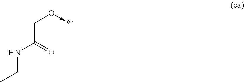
O(CC(NCC)=O)->*
